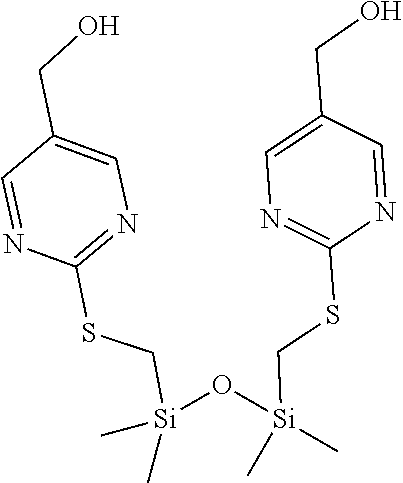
C1=NC(SC[Si](C)(C)O[Si](CSC2=NC=C(CO)C=N2)(C)C)=NC=C1CO
